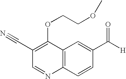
C1(C#N)=C(OCCOC)C2=C(N=C1)C=CC(C([H])=O)=C2
